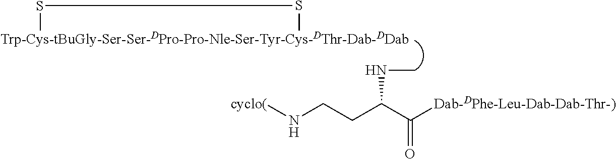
[Trp-Cys-tBuGly-Ser-Ser-DPro-Pro-Nle-Ser-Tyr-Cys-DThr-Dab-DDab]1SS1.N(CCC(C([Dab-DPhe-Leu-Dab-Dab-Thr-)])=O)NC)[cyclo(]
